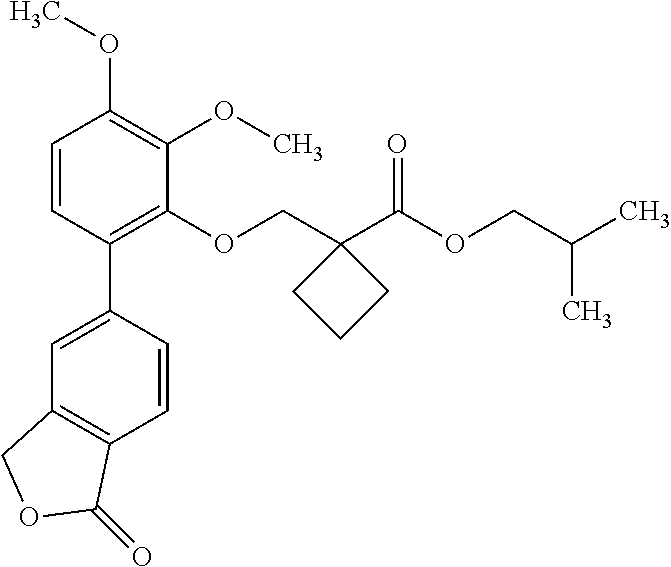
C1=CC(C2=CC3=C(C=C2)C(=O)OC3)=C(OCC2(C(OCC(C)C)=O)CCC2)C(OC)=C1OC
